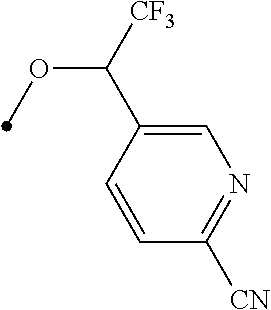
C1=CC(C([CF3])OC)=CN=C1[CN]
